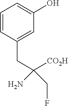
C1=C(O)C=C(CC(N)(CF)[CO2H])C=C1
